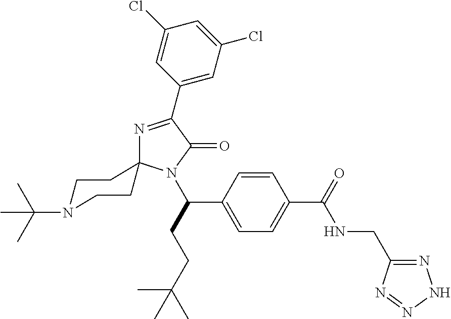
C1(Cl)=CC(C2=NC3(N(C(CCC(C)(C)C)C4=CC=C(C(=O)NCC5=NNN=N5)C=C4)C2=O)CCN(C(C)(C)C)CC3)=CC(Cl)=C1
